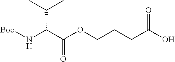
[Boc]NC(C(OCCCC(O)=O)=O)C(C)C
